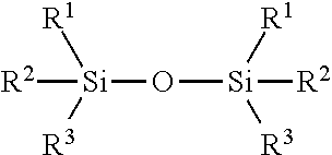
O([Si]([R1])([R3])[R2])[Si]([R1])([R3])[R2]
